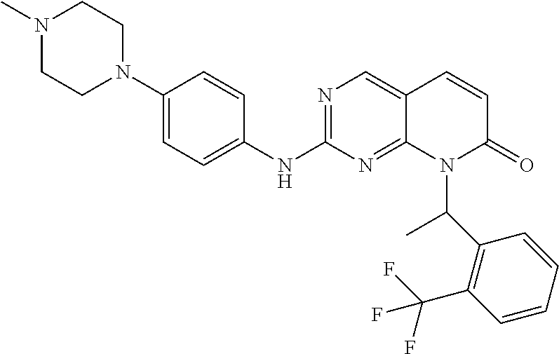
N1=C(NC2=CC=C(N3CCN(C)CC3)C=C2)N=C2C(=C1)C=CC(=O)N2C(C)C1=C(C(F)(F)F)C=CC=C1
